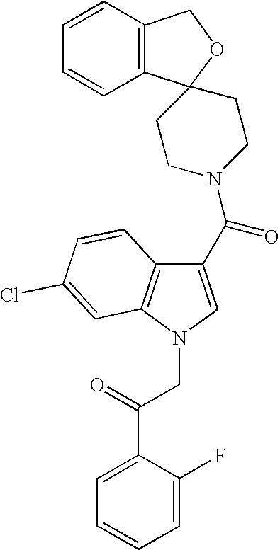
C12=C(N(CC(C3=CC=CC=C3F)=O)C=C1C(N1CCC3(C4=C(CO3)C=CC=C4)CC1)=O)C=C(Cl)C=C2
